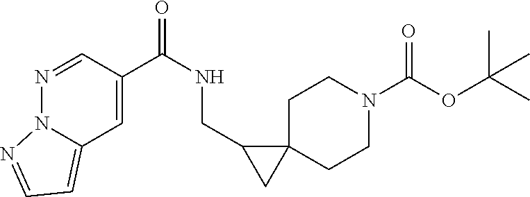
C(C1CC12CCN(C(OC(C)(C)C)=O)CC2)NC(=O)C1=CC2=CC=NN2N=C1
